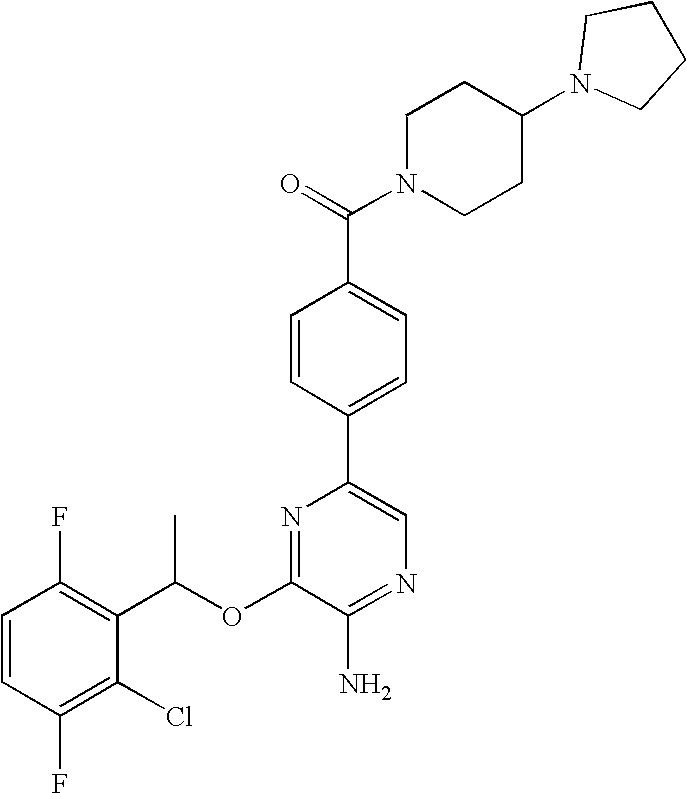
C1=CC(F)=C(C(OC2=NC(C3=CC=C(C(N4CCC(N5CCCC5)CC4)=O)C=C3)=CN=C2N)C)C(Cl)=C1F
